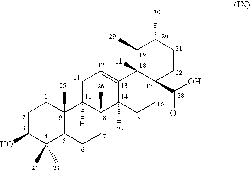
C1C(O)C(C)(C)C2C(C)(C1)C1([H])C(C)(CC2)C2(C)C(=CC1)C1([H])C(C(O)=O)(CC2)CCC(C)C1C
